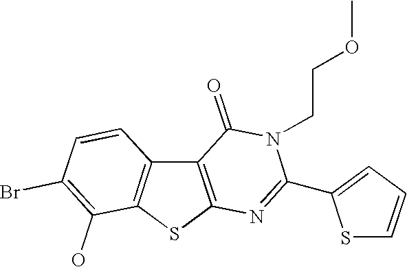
C12=C(SC3=C1C=CC(Br)=C3O)N=C(C1=CC=CS1)N(CCOC)C2=O
